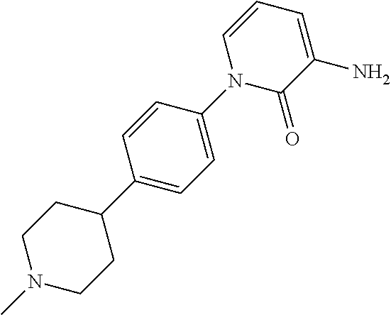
N1(C2=CC=C(C3CCN(C)CC3)C=C2)C(=O)C(N)=CC=C1
